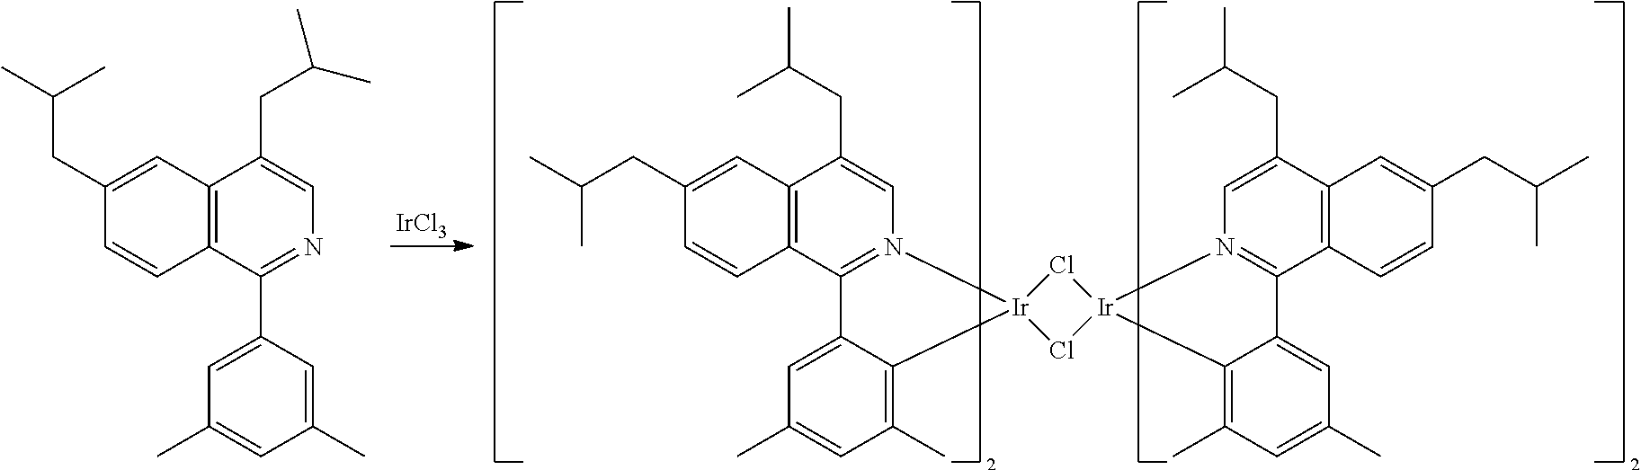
[IrCl3].C1=CC2=C(C=C1CC(C)C)C(CC(C)C)=CN1=C2C2=CC(C)=CC(C)=C2[Ir]12Cl[Ir]1(Cl2)N2=C(C3=C(C=C(CC(C)C)C=C3)C(CC(C)C)=C2)C2=CC(C)=CC(C)=C21.C1=CC2=C(C=C1CC(C)C)C(CC(C)C)=CN=C2C1=CC(C)=CC(C)=C1
